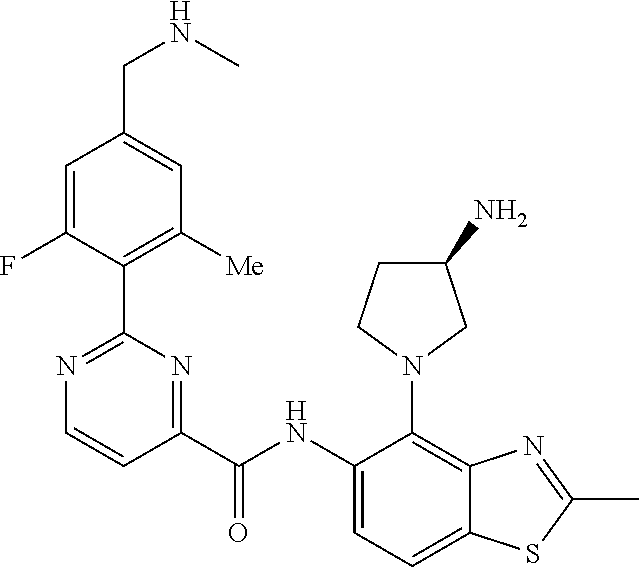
C1(NC(C2=NC(C3=C([Me])C=C(CNC)C=C3F)=NC=C2)=O)=CC=C2C(=C1N1CCC(N)C1)N=C(C)S2
